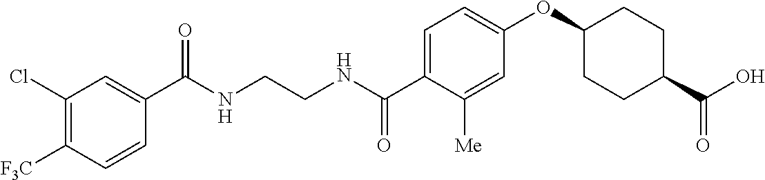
C(NCCNC(C1=CC=C(OC2CCC(C(O)=O)CC2)C=C1[Me])=O)(=O)C1=CC(Cl)=C([F3C])C=C1
